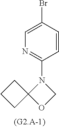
C1=C(Br)C=CC(N2COC23CCC3)=N1
